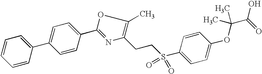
C1=CC(C2=CC=C(C3=NC(CCS(C4=CC=C(OC(C)(C(O)=O)C)C=C4)(=O)=O)=C(C)O3)C=C2)=CC=C1
